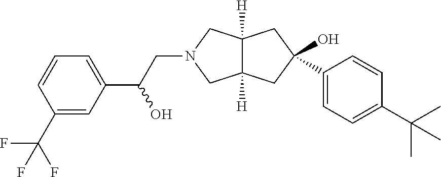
C1(C(F)(F)F)=CC(C(CN2CC3([H])C([H])(C2)CC(O)(C2=CC=C(C(C)(C)C)C=C2)C3)O)=CC=C1
